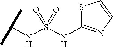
N(S(NC(C)C)(=O)=O)C1=NC=CS1
